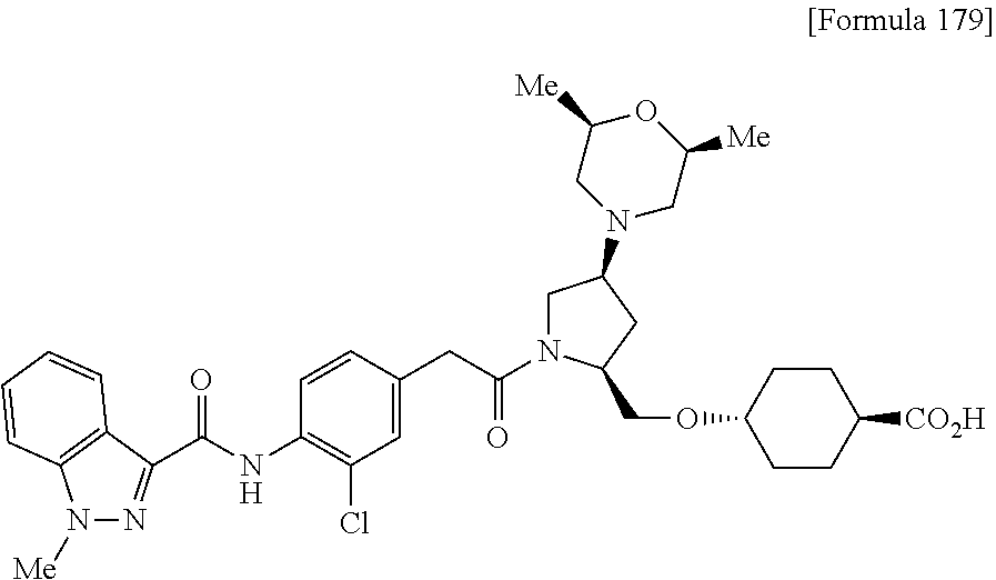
C(NC1=C(Cl)C=C(CC(=O)N2CC(N3CC([Me])OC([Me])C3)CC2COC2CCC([CO2H])CC2)C=C1)(=O)C1=NN([Me])C2=C1C=CC=C2
